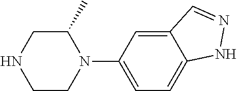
C1C(C)N(C2=CC=C3C(=C2)C=NN3)CCN1
